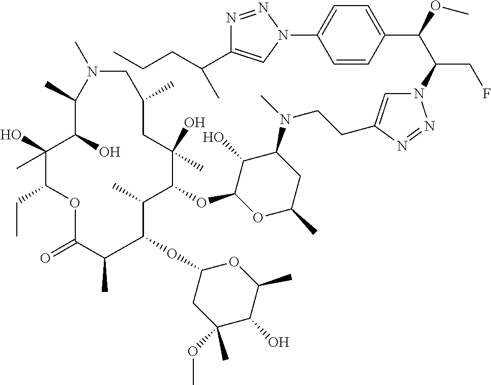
N1=NN(C(C(C2=CC=C(N3N=NC(C(CCC)C)=C3)C=C2)OC)CF)C=C1CCN(C1C(O)C(OC2C(C)C(OC3CC(OC)(C)C(O)C(C)O3)C(C)C(=O)OC(CC)C(O)(C)C(O)C(C)N(C)CC(C)CC2(O)C)OC(C)C1)C
